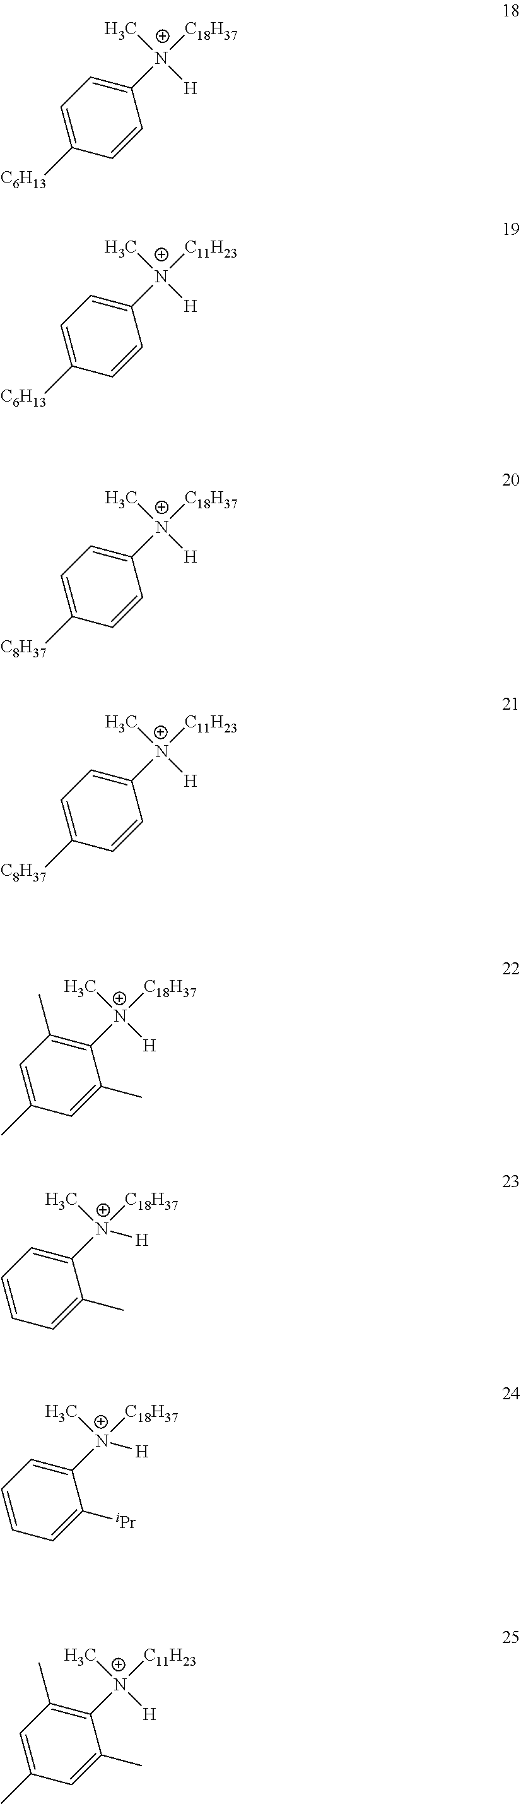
C1=C([C6H13])C=CC([N+](C)([H])[C18H37])=C1.C1=C([C6H13])C=CC([N+](C)([H])[C11H23])=C1.C1=C([C8H37])C=CC([N+](C)([H])[C18H37])=C1.C1=C([C8H37])C=CC([N+](C)([H])[C11H23])=C1.C1=C(C)C=C(C)C([N+](C)([H])[C18H37])=C1C.C1=CC=C(C)C([N+](C)([C18H37])[H])=C1.C1=CC=C([iPr])C([N+](C)([C18H37])[H])=C1.C1=C(C)C=C(C)C([N+](C)([C11H23])[H])=C1C
